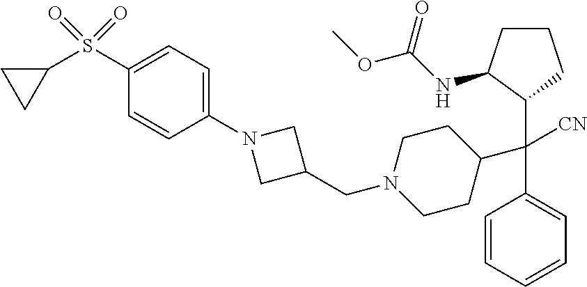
C1=CC=CC=C1C(C1CCN(CC2CN(C3=CC=C(S(C4CC4)(=O)=O)C=C3)C2)CC1)(C1C(NC(OC)=O)CCC1)[CN]
